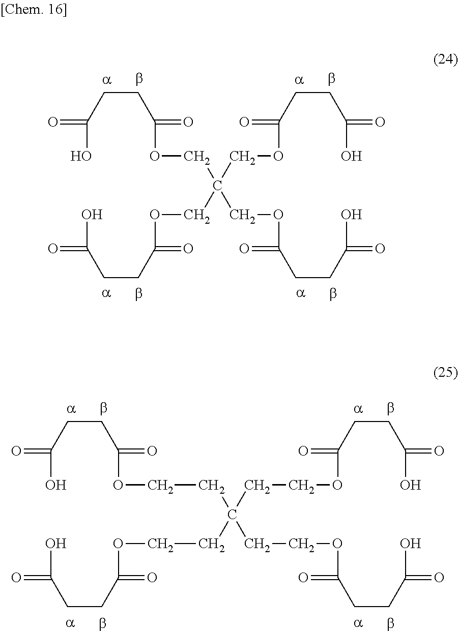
C(CC(=O)OCC(COC(CCC(=O)O)=O)(COC(CCC(=O)O)=O)COC(CCC(=O)O)=O)C(=O)O.C(C(CCOC(CCC(=O)O)=O)(CCOC(CCC(=O)O)=O)CCOC(CCC(=O)O)=O)COC(CCC(=O)O)=O
